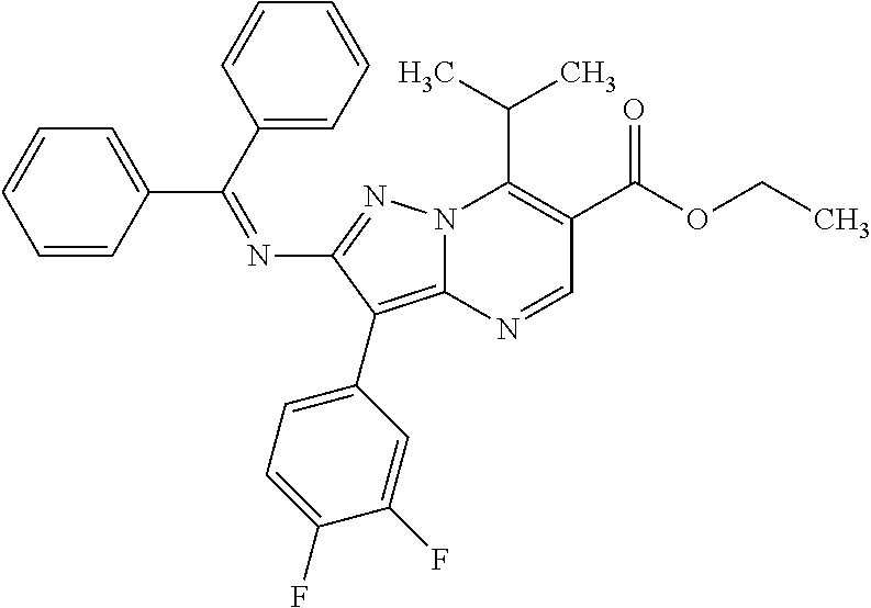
N12C(=C(C3=CC=C(F)C(F)=C3)C(N=C(C3=CC=CC=C3)C3=CC=CC=C3)=N1)N=CC(C(=O)OCC)=C2C(C)C
